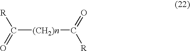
C([(CH2)n]C([R])=O)([R])=O
